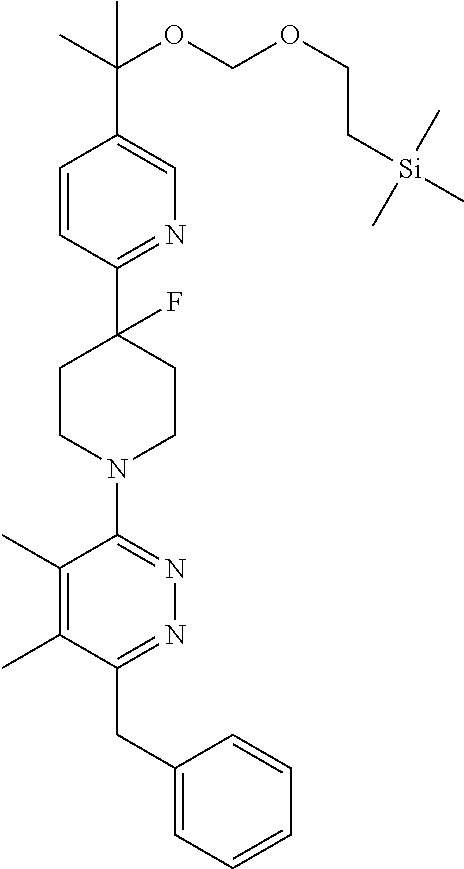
C1=CC(C2(F)CCN(C3=NN=C(CC4=CC=CC=C4)C(C)=C3C)CC2)=NC=C1C(C)(OCOCC[Si](C)(C)C)C
